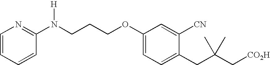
C1=C(CC(C[CO2H])(C)C)C([CN])=CC(OCCCN(C2=NC=CC=C2)[H])=C1
